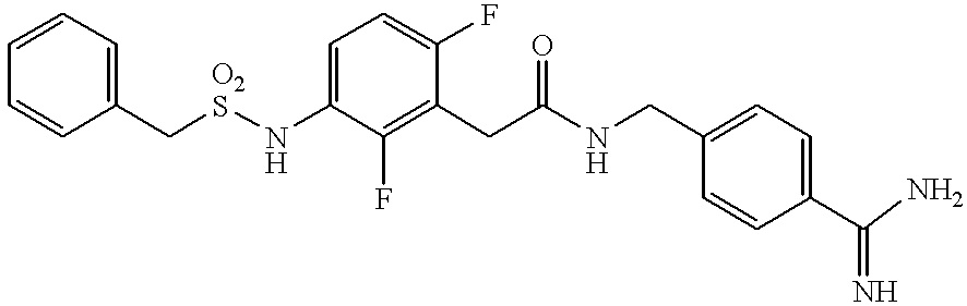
C1(C[O2S]NC2=CC=C(F)C(CC(=O)NCC3=CC=C(C(N)=N)C=C3)=C2F)=CC=CC=C1
